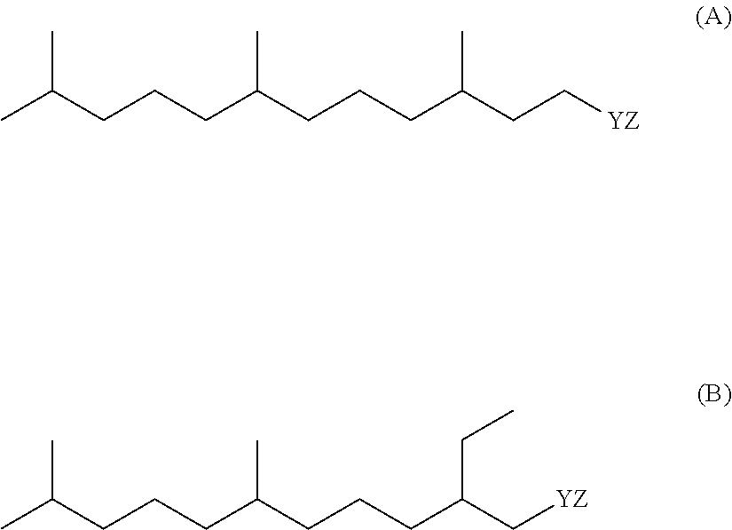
CC(CCCC(CCCC(CC[YZ])C)C)C.CC(CCCC(CCCC(C[YZ])CC)C)C
